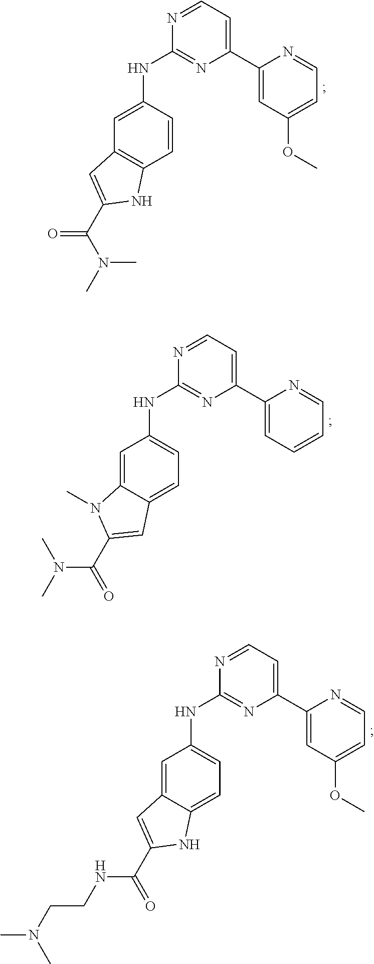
C1(NC2=NC(C3=CC(OC)=CC=N3)=CC=N2)=CC2=C(C=C1)NC(C(N(C)C)=O)=C2.C1(NC2=NC(C3=CC(OC)=CC=N3)=CC=N2)=CC=C2C(=C1)C=C(C(NCCN(C)C)=O)N2.C1(NC2=NC(C3=CC=CC=N3)=CC=N2)=CC=C2C(=C1)N(C)C(C(N(C)C)=O)=C2
